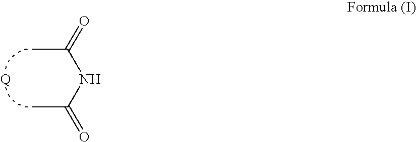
O=C(NC(=O)C)C.[Q]
